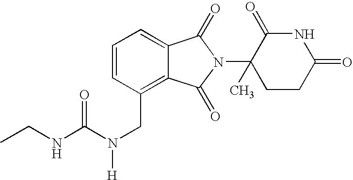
N(CC1=C2C(=CC=C1)C(=O)N(C1(C)CCC(=O)NC1=O)C2=O)(C(NCC)=O)[H]
